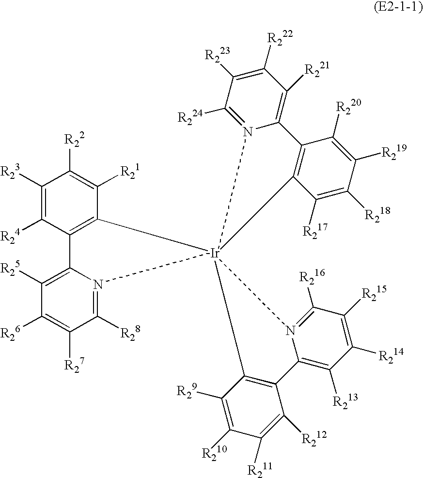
C1([R23])=C([R24])C2=C(C([R21])=C1[R22])[Ir]13(N4=C([R28])C([R27])=C([R26])C([R25])=C24)(N2=C([R224])C([R223])=C([R222])C([R221])=C2C2=C1C([R217])=C([R218])C([R219])=C2[R220])N1=C([R216])C([R215])=C([R214])C([R213])=C1C1=C3C([R29])=C([R210])C([R211])=C1[R212]
